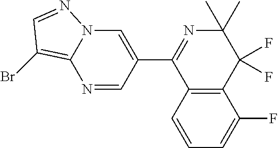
C12=C(C=CC=C1F)C(C1=CN3C(=C(Br)C=N3)N=C1)=NC(C)(C)C2(F)F
